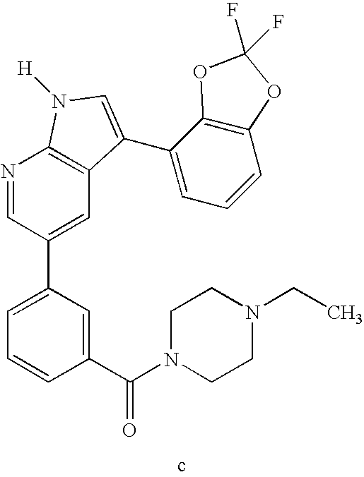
C1(C(N2CCN(CC)CC2)=O)=CC(C2=CC3=C(N=C2)N([H])C=C3C2=CC=CC3=C2OC(F)(F)O3)=CC=C1
